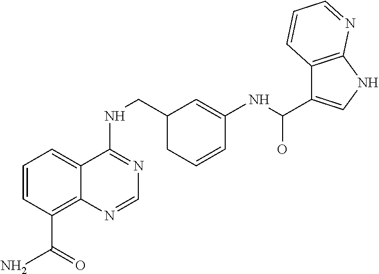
C1=CC(C(N)=O)=C2C(=C1)C(NCC1CC=CC(NC(O)C3=CNC4=C3C=CC=N4)=C1)=NC=N2
